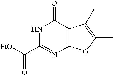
N1C(C([EtO])=O)=NC2=C(C1=O)C(C)=C(C)O2
